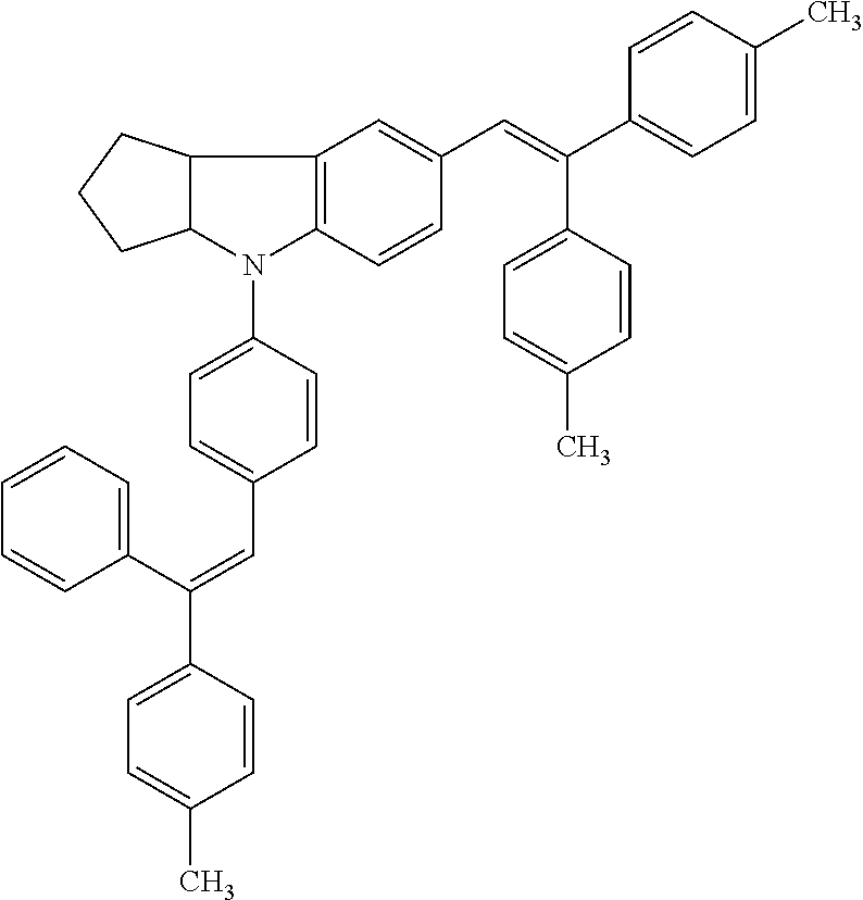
C1=CC(C(C2=CC=CC=C2)=CC2=CC=C(N3C4=C(C5C3CCC5)C=C(C=C(C3=CC=C(C)C=C3)C3=CC=C(C)C=C3)C=C4)C=C2)=CC=C1C
